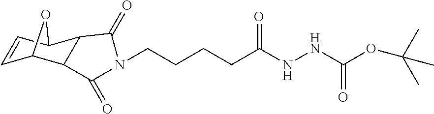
C1=CC2C3C(C1O2)C(=O)N(CCCCC(NNC(OC(C)(C)C)=O)=O)C3=O
